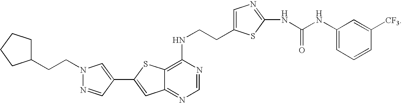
C1(NCCC2=CN=C(NC(NC3=CC=CC([CF3])=C3)=O)S2)=C2C(=NC=N1)C=C(C1=CN(CCC3CCCC3)N=C1)S2
